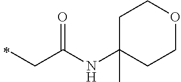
C(C)C(=O)NC1(C)CCOCC1
